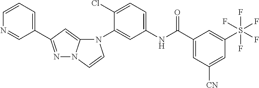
N1=C(C2=CC=CN=C2)C=C2N1C=CN2C1=CC(NC(C2=CC([CN])=CC(S(F)(F)(F)(F)F)=C2)=O)=CC=C1Cl
